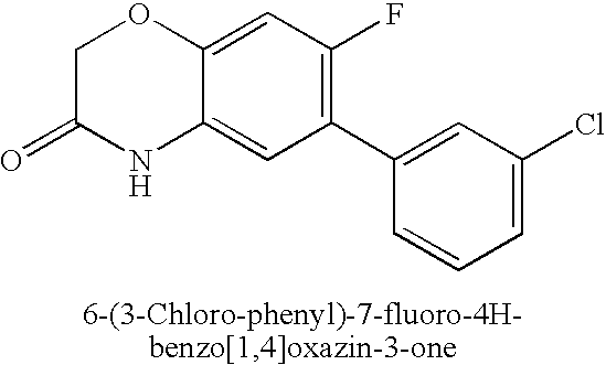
C12=CC(F)=C(C3=CC(Cl)=CC=C3)C=C1NC(=O)CO2
